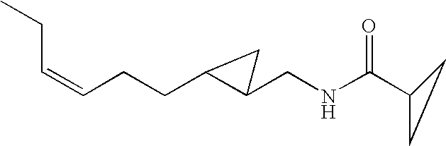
C(=CCCC1C(CNC(C2CC2)=O)C1)CC
